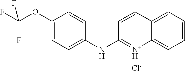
C1(OC(F)(F)F)=CC=C(NC2=[N+H]C3=CC=CC=C3C=C2)C=C1.[Cl-]
